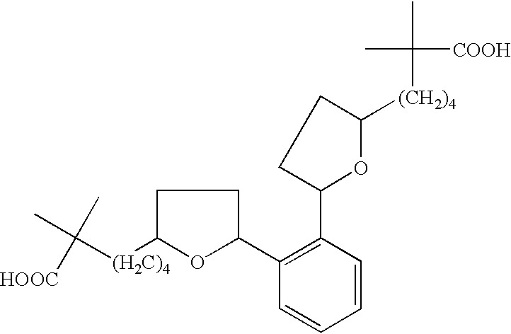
CC([(H2C)4]C1OC(C2=C(C3OC([(CH2)4]C(C)([COOH])C)CC3)C=CC=C2)CC1)(C)[HOOC]
